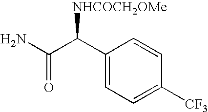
C1(C(C(N)=O)[NHCOCH2OMe])=CC=C([CF3])C=C1
